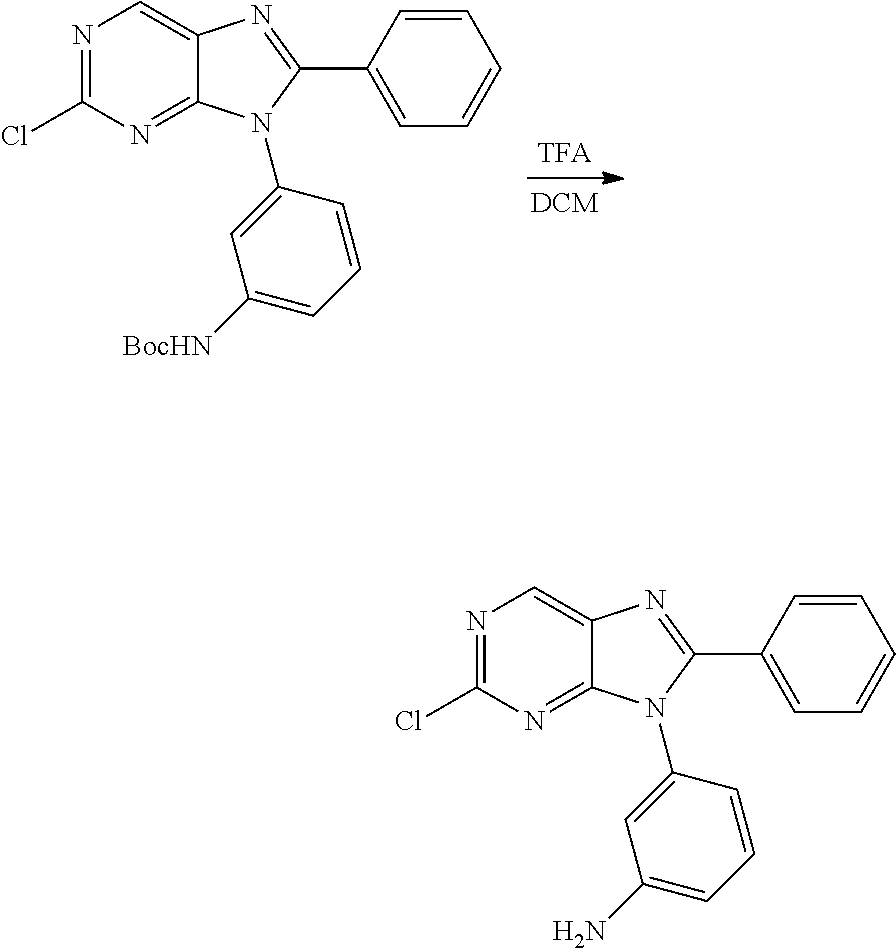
N1=C(Cl)N=C2C(=C1)N=C(C1=CC=CC=C1)N2C1=CC([BocHN])=CC=C1.N1=C(Cl)N=C2C(=C1)N=C(C1=CC=CC=C1)N2C1=CC(N)=CC=C1
